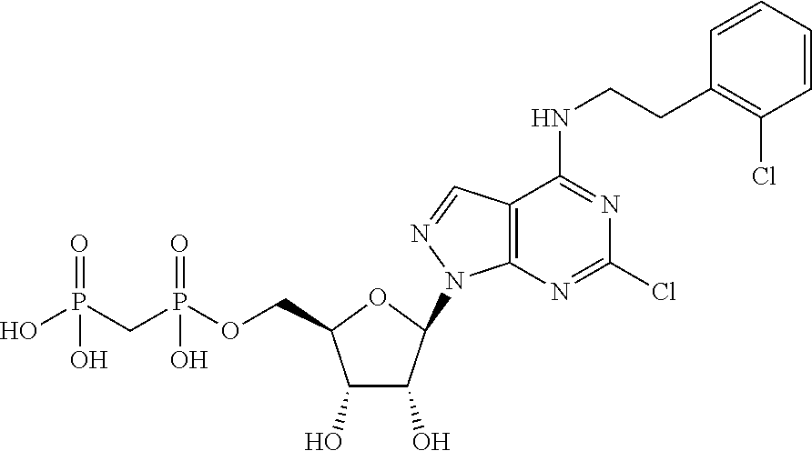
OP(CP(OCC1C(O)C(O)C(N2C3=C(C=N2)C(NCCC2=C(Cl)C=CC=C2)=NC(Cl)=N3)O1)(O)=O)(O)=O
